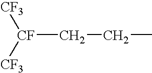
[CF](CCC)([CF3])[CF3]
